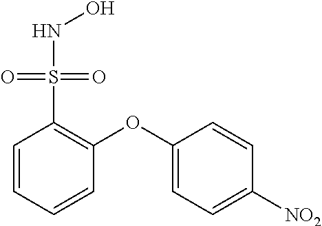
C1=CC=CC(OC2=CC=C([NO2])C=C2)=C1S(NO)(=O)=O
